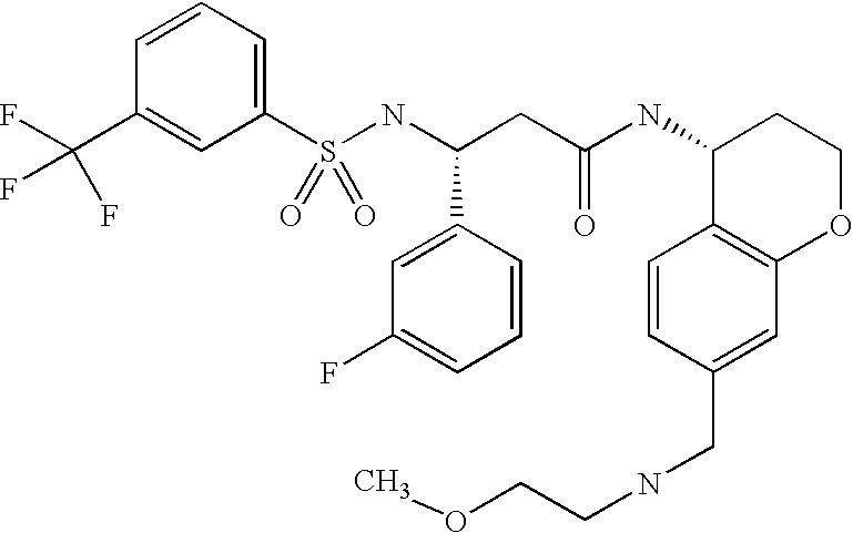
S(NC(CC(NC1C2=C(OCC1)C=C(CNCCOC)C=C2)=O)C1=CC(F)=CC=C1)(=O)(=O)C1=CC=CC(C(F)(F)F)=C1
